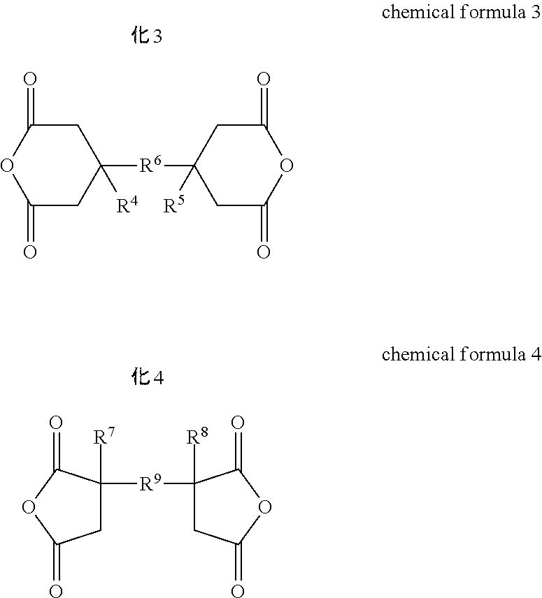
C1(=O)CC([R6]C2([R5])CC(=O)OC(=O)C2)([R4])CC(=O)O1.C1C([R7])([R9]C2([R8])CC(=O)OC2=O)C(=O)OC1=O
